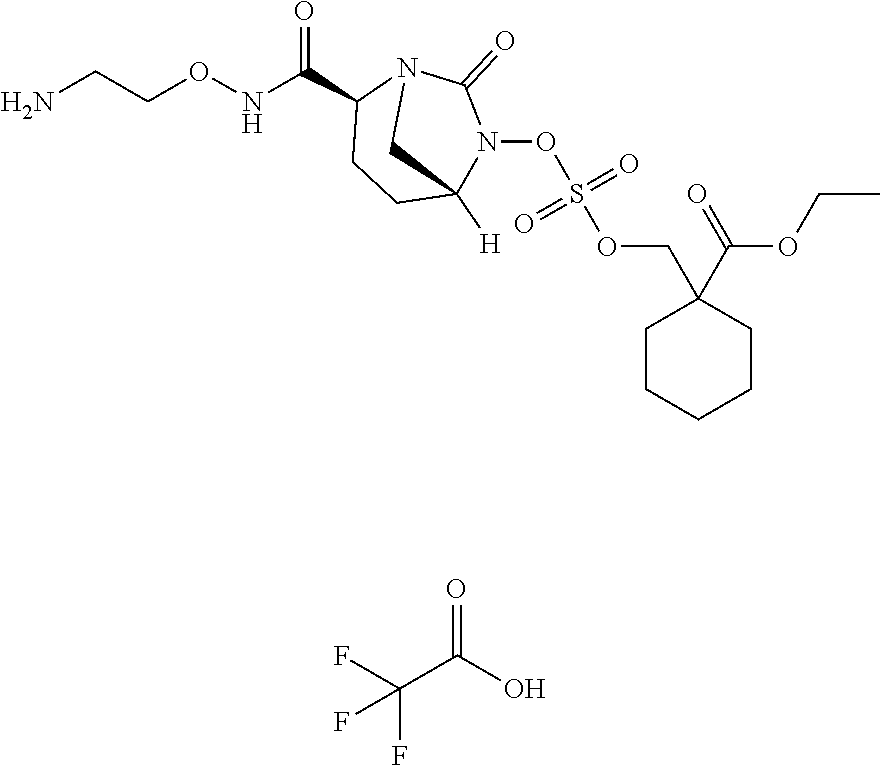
NCCONC(C1CCC2([H])N(OS(OCC3(C(OCC)=O)CCCCC3)(=O)=O)C(=O)N1C2)=O.FC(C(O)=O)(F)F
